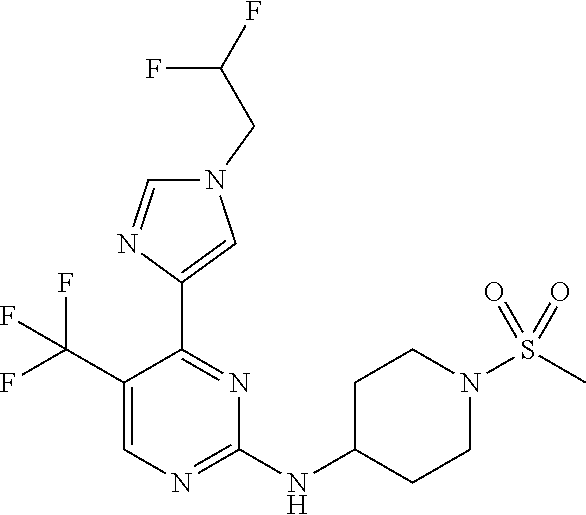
N1(CC(F)F)C=NC(C2=NC(NC3CCN(S(C)(=O)=O)CC3)=NC=C2C(F)(F)F)=C1
